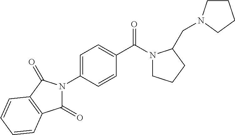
C1(=O)N(C2=CC=C(C(N3CCCC3CN3CCCC3)=O)C=C2)C(=O)C2=C1C=CC=C2
